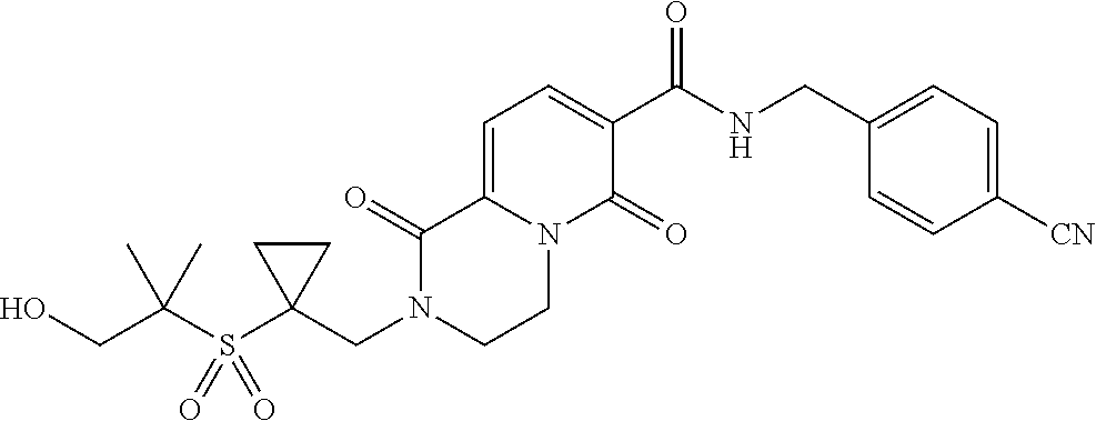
C1=C2N(C(=O)C(C(NCC3=CC=C([CN])C=C3)=O)=C1)CCN(CC1(S(C(CO)(C)C)(=O)=O)CC1)C2=O
